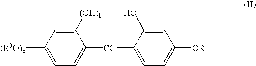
C1([(OH)b])=CC([(R3O)c])=CC=C1[CO]C1=CC=C([OR4])C=C1O
